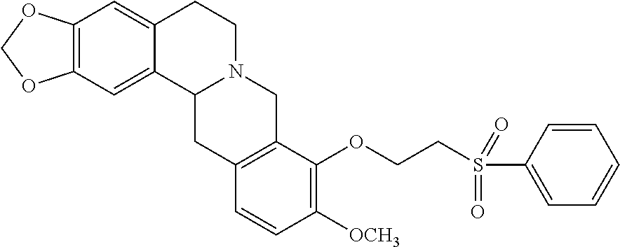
C12=C(C=C3C(=C1)CCN1C3CC3=C(C1)C(OCCS(C1=CC=CC=C1)(=O)=O)=C([OCH3])C=C3)OCO2
